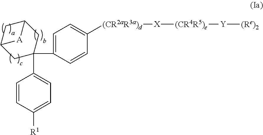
C1=C(C2(C3=CC=C([R1])C=C3)CC3CC(C2)[A]3)C=CC([(CR2aR3a)d][X][(CR4R5)e][Y][(Re)2])=C1
